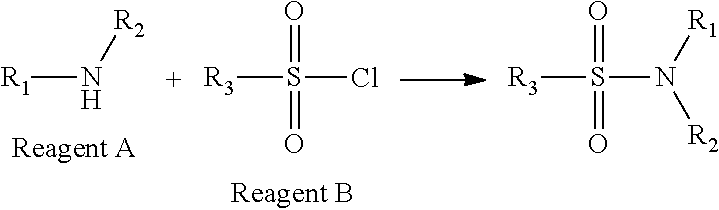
[R1]N[R2].[R3]S(=O)(Cl)=O.[R3]S(=O)(N([R1])[R2])=O
